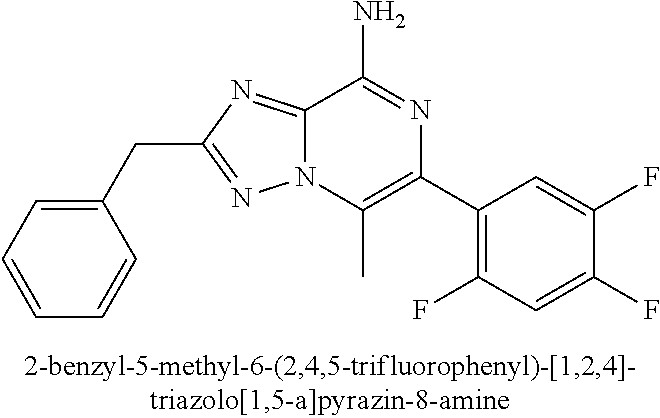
C1(CC2=NN3C(=N2)C(N)=NC(C2=C(F)C=C(F)C(F)=C2)=C3C)=CC=CC=C1
